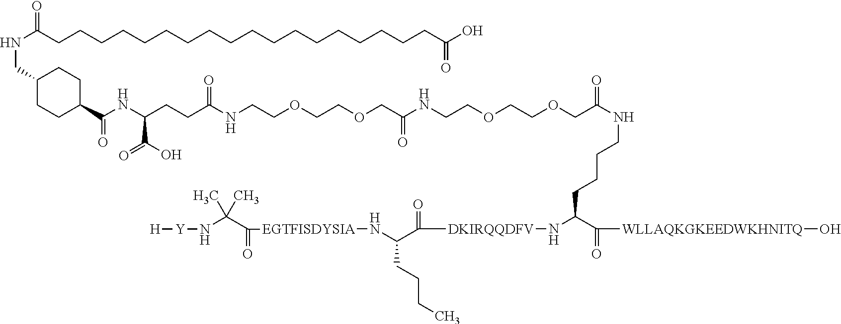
C1(CNC(=O)CCCCCCCCCCCCCCCCCCC(O)=O)CCC(C(NC(CCC(NCCOCCOCC(NCCOCCOCC(=O)NCCCCC(N[DKIRQQDFV]C(C(N[EGTFISDYSIA]C(C(N[Y][H])(C)C)=O)CCCC)=O)C(=O)[WLLAQKGKEEDWKHNITQ]O)=O)=O)C(O)=O)=O)CC1
